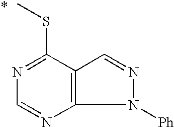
N1=C(SC)C2=C(N=C1)N([Ph])N=C2
